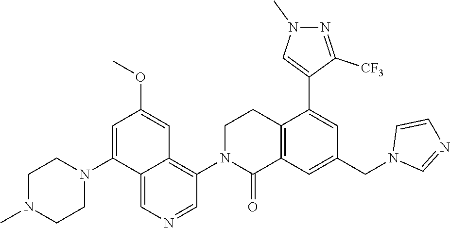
C12=C(C=C(CN3C=NC=C3)C=C1C1=CN(C)N=C1[CF3])C(=O)N(C1=C3C(=CN=C1)C(N1CCN(C)CC1)=CC(OC)=C3)CC2
